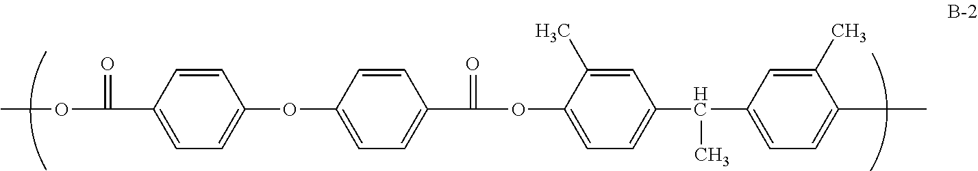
COC(=O)C1=CC=C(OC2=CC=C(C(=O)OC3=CC=C(C(C4=CC=C(C)C(C)=C4)C)C=C3C)C=C2)C=C1
